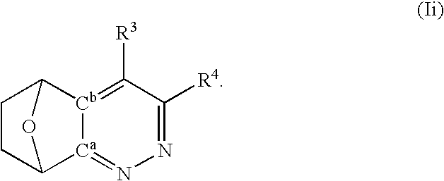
[Ca]12=NN=C([R4])C([R3])=[Cb]1C1CCC2O1
